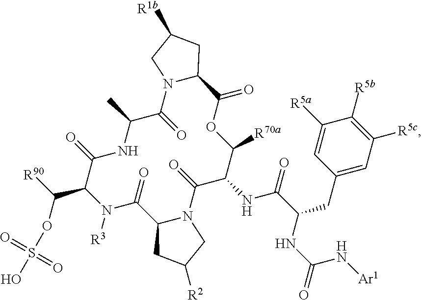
C1([R5a])=CC(CC(C(NC2C([R70a])OC(=O)C3N(C(=O)C(C)NC(=O)C(C([R90])OS(O)(=O)=O)N([R3])C(=O)C4N(C2=O)CC([R2])C4)CC([R1b])C3)=O)NC(N[Ar1])=O)=CC([R5c])=C1[R5b]
